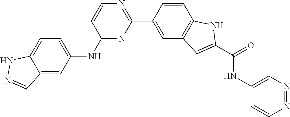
C1=CC(NC2=CC=C3C(=C2)C=NN3)=NC(C2=CC3=C(C=C2)NC(C(=O)NC2=CN=NC=C2)=C3)=N1
